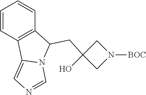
C1=CC2=C(C=C1)C(CC1(O)CN([BOC])C1)N1C2=CN=C1
